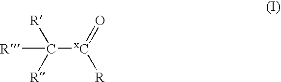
C([xC](=O)[R])([R])([R])[R]
